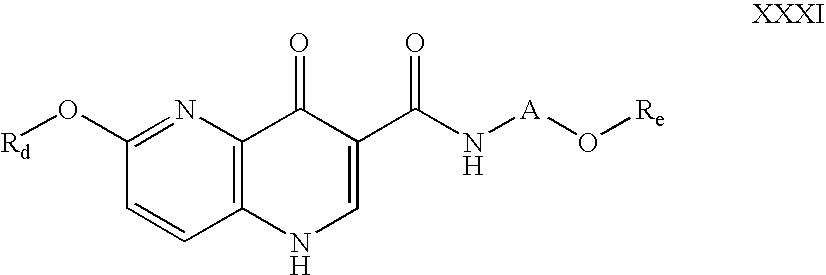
C1=CC2=C(N=C1O[Rd])C(=O)C(C(N[A]O[Re])=O)=CN2
